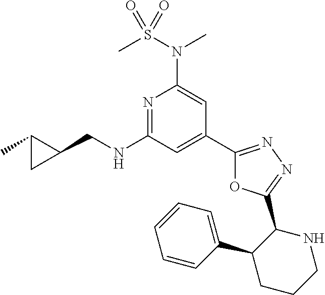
C1(C2=CC(NCC3C(C)C3)=NC(N(S(C)(=O)=O)C)=C2)=NN=C(C2NCCCC2C2=CC=CC=C2)O1
